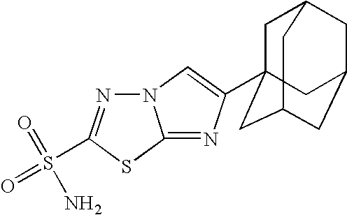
N12N=C(S(=O)(=O)N)SC1=NC(C13CC4CC(CC(C1)C4)C3)=C2
